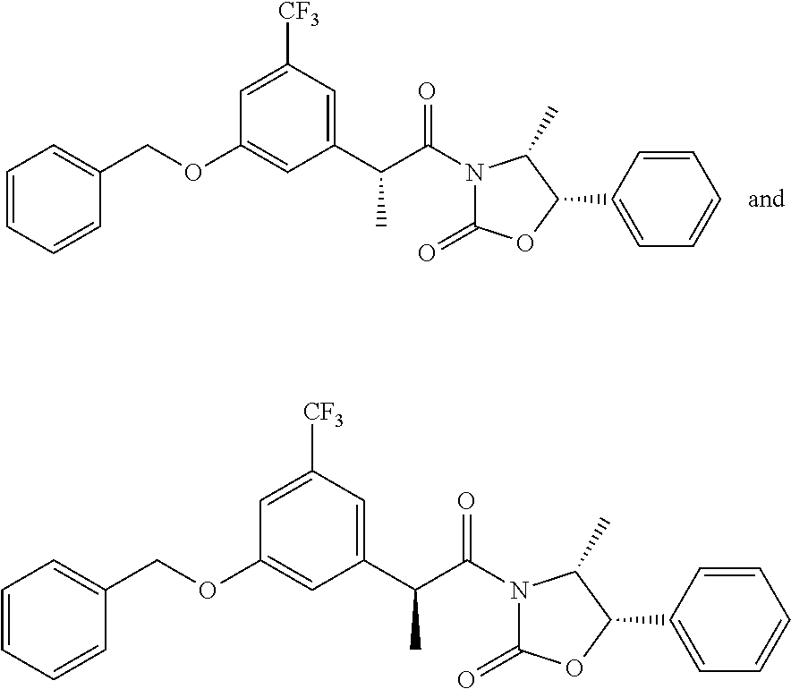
N1(C(C(C2=CC([CF3])=CC(OCC3=CC=CC=C3)=C2)C)=O)C(=O)OC(C2=CC=CC=C2)C1C.N1(C(C(C2=CC([CF3])=CC(OCC3=CC=CC=C3)=C2)C)=O)C(=O)OC(C2=CC=CC=C2)C1C
